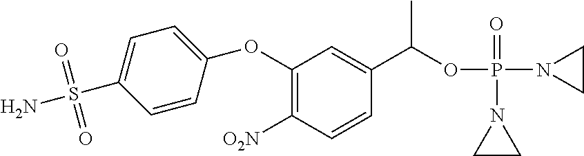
C1(OC2=C([O2N])C=CC(C(OP(N3CC3)(=O)N3CC3)C)=C2)=CC=C(S(N)(=O)=O)C=C1
